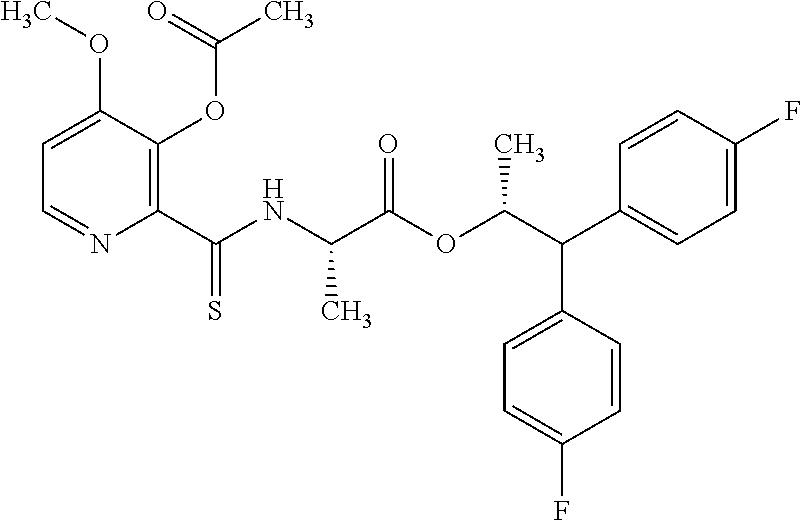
C1=C(OC)C(OC(=O)C)=C(C(NC(C(OC(C(C2=CC=C(F)C=C2)C2=CC=C(F)C=C2)C)=O)C)=S)N=C1
